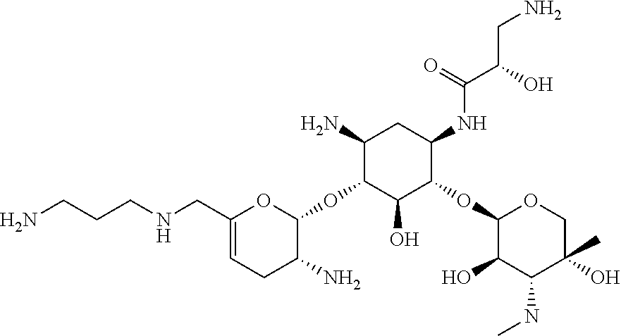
C1(N)C(OC2C(N)CC=C(CNCCCN)O2)C(O)C(OC2C(O)C(NC)C(O)(C)CO2)C(NC(=O)C(CN)O)C1
